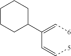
[6]C=C(C=C[5])C1CCCCC1
